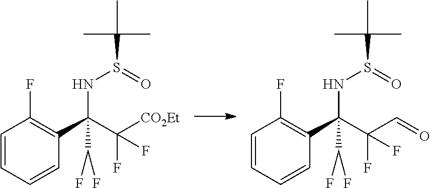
C1=CC=CC(C(C([CO2Et])(F)F)(NS(C(C)(C)C)=O)C(F)F)=C1F.C1=CC=CC(C(C(C=O)(F)F)(NS(C(C)(C)C)=O)C(F)F)=C1F
